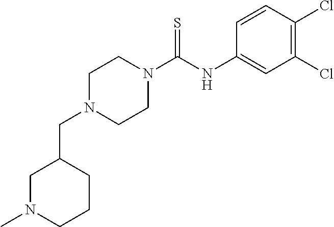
C(N1CCN(C(NC2=CC(Cl)=C(Cl)C=C2)=S)CC1)C1CN(C)CCC1
